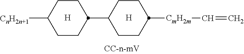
[H].[H].C1CC([CmH2m]C=C)CCC1C1CCC([CnH2n+1])CC1
